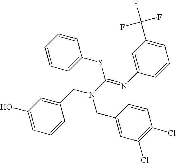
C1(O)=CC=CC(CN(CC2=CC(Cl)=C(Cl)C=C2)C(=NC2=CC(C(F)(F)F)=CC=C2)SC2=CC=CC=C2)=C1
